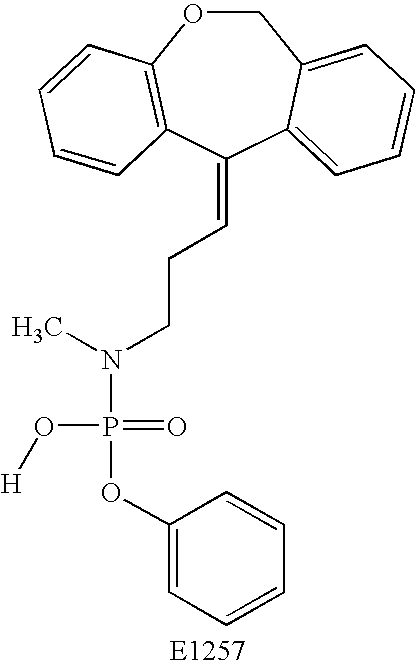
C1OC2=C(C(=CCCN(P(OC3=CC=CC=C3)(=O)O[H])C)C3=CC=CC=C13)C=CC=C2
